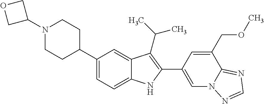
N1(C2COC2)CCC(C2=CC=C3C(=C2)C(C(C)C)=C(C2=CN4C(=NC=N4)C(COC)=C2)N3)CC1
